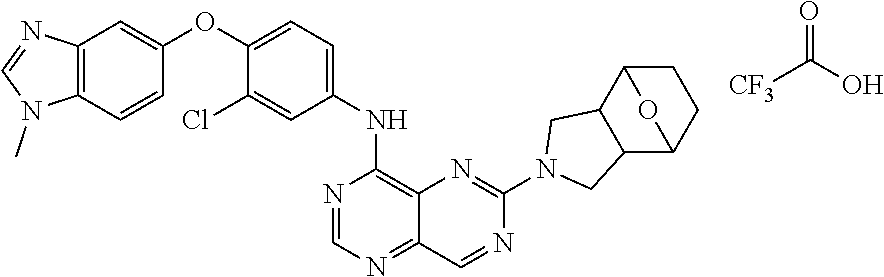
C12=C(C=CC(OC3=CC=C(NC4=C5C(=NC=N4)C=NC(N4CC6C(C4)C4CCC6O4)=N5)C=C3Cl)=C1)N(C)C=N2.O=C(O)[CF3]
